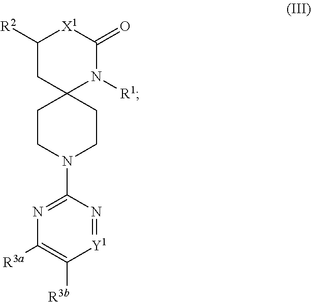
C1([R2])CC2(N([R1])C(=O)[X1]1)CCN(C1=NC([R3a])=C([R3b])[Y1]=N1)CC2
